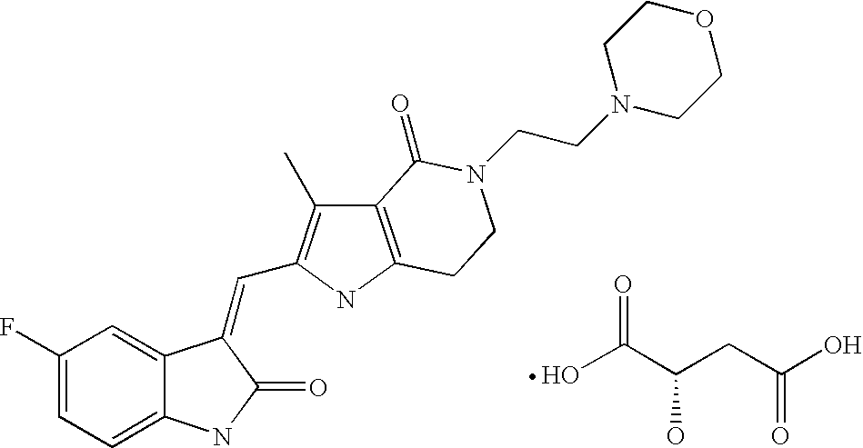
OC(=O)C(CC(O)=O)O.C1=C(F)C=C2C(=C1)NC(=O)C2=CC1=C(C)C2=C(N1)CCN(CCN1CCOCC1)C2=O
